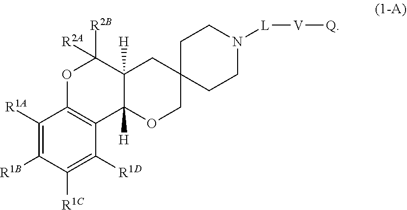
C1([R1A])=C([R1B])C([R1C])=C([R1D])C2=C1OC([R2A])([R2B])C1([H])C2([H])OCC2(C1)CCN([L][V][Q])CC2
